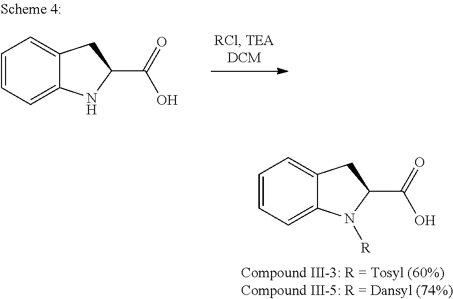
C1=CC=C2C(=C1)CC(C(=O)O)N2[R].C1=CC=C2C(=C1)CC(C(=O)O)N2
